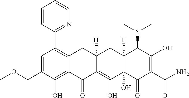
C1=C(COC)C(O)=C2C(=C1C1=NC=CC=C1)CC1([H])C(=C(O)C3(O)C([H])(C1)C(N(C)C)C(O)=C(C(N)=O)C3=O)C2=O
